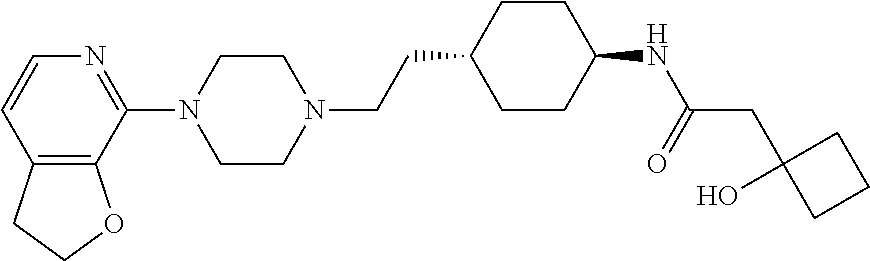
C12=C(C(N3CCN(CCC4CCC(NC(CC5(O)CCC5)=O)CC4)CC3)=NC=C1)OCC2
